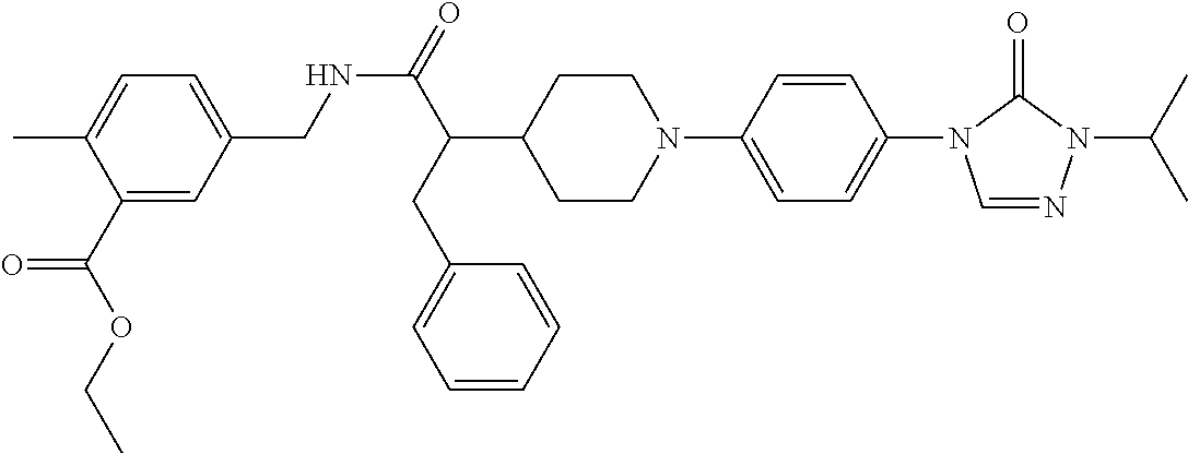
N(C(C(C1CCN(C2=CC=C(N3C=NN(C(C)C)C3=O)C=C2)CC1)CC1=CC=CC=C1)=O)CC1=CC=C(C)C(C(OCC)=O)=C1
